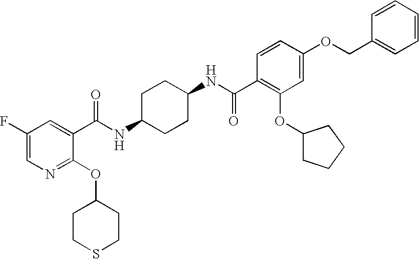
C1(F)=CN=C(OC2CCSCC2)C(C(NC2CCC(NC(=O)C3=C(OC4CCCC4)C=C(OCC4=CC=CC=C4)C=C3)CC2)=O)=C1
